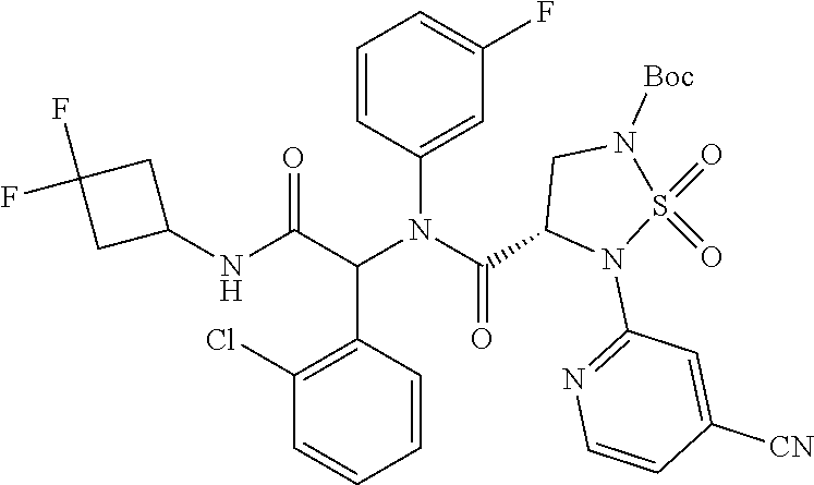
N(C(C(N(C1=CC(F)=CC=C1)C(=O)C1N(C2=NC=CC([CN])=C2)S(=O)(=O)N([Boc])C1)C1=C(Cl)C=CC=C1)=O)C1CC(F)(F)C1
